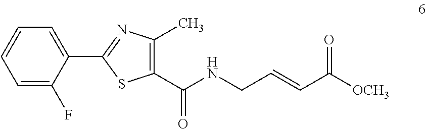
C1(C(NCC=CC([OCH3])=O)=O)=C(C)N=C(C2=CC=CC=C2F)S1
